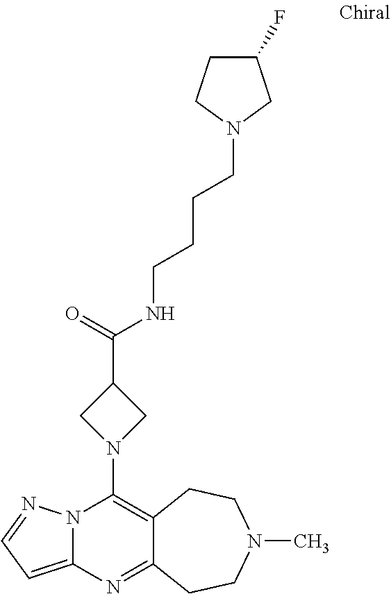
N12C(=CC=N1)N=C1C(=C2N2CC(C(=O)NCCCCN3CC(F)CC3)C2)CCN(C)CC1
